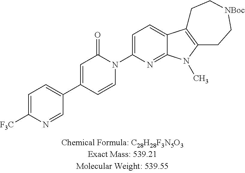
C1=C(N2C(=O)C=C(C3=CC=C([F3C])N=C3)C=C2)N=C2C(=C1)C1=C(N2C)CC[NBoc]CC1
